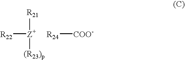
[R22][Z+]([R21])[(R23)p].[R24][COO-]
